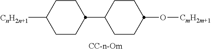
[CnH2n+1]C1CCC(C2CCC(O[CmH2m+1])CC2)CC1
